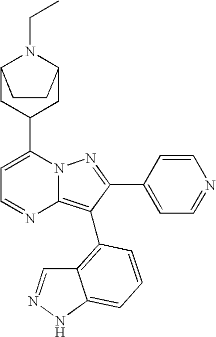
C1(C2CC3N(CC)C(C2)CC3)=CC=NC2=C(C3=C4C=NNC4=CC=C3)C(C3=CC=NC=C3)=NN12
